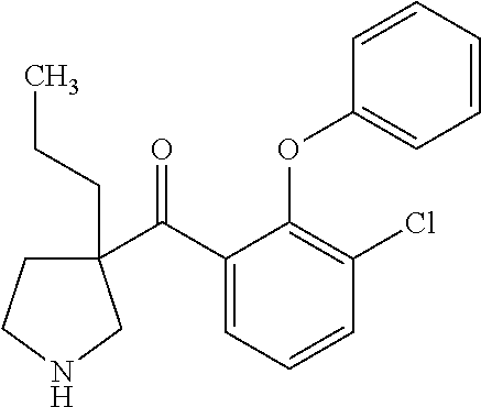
C1(C(C2=CC=CC(Cl)=C2OC2=CC=CC=C2)=O)(CCC)CCNC1
